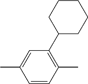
CC1=CC(C2CCCCC2)=C(C)C=C1
